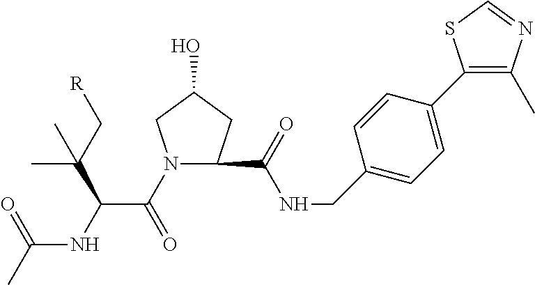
N1(C(C(NC(C)=O)C(C[R])(C)C)=O)CC(O)CC1C(NCC1=CC=C(C2=C(C)N=CS2)C=C1)=O
